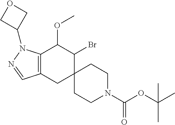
C12=C(CC3(C(Br)C1OC)CCN(C(OC(C)(C)C)=O)CC3)C=NN2C1COC1
